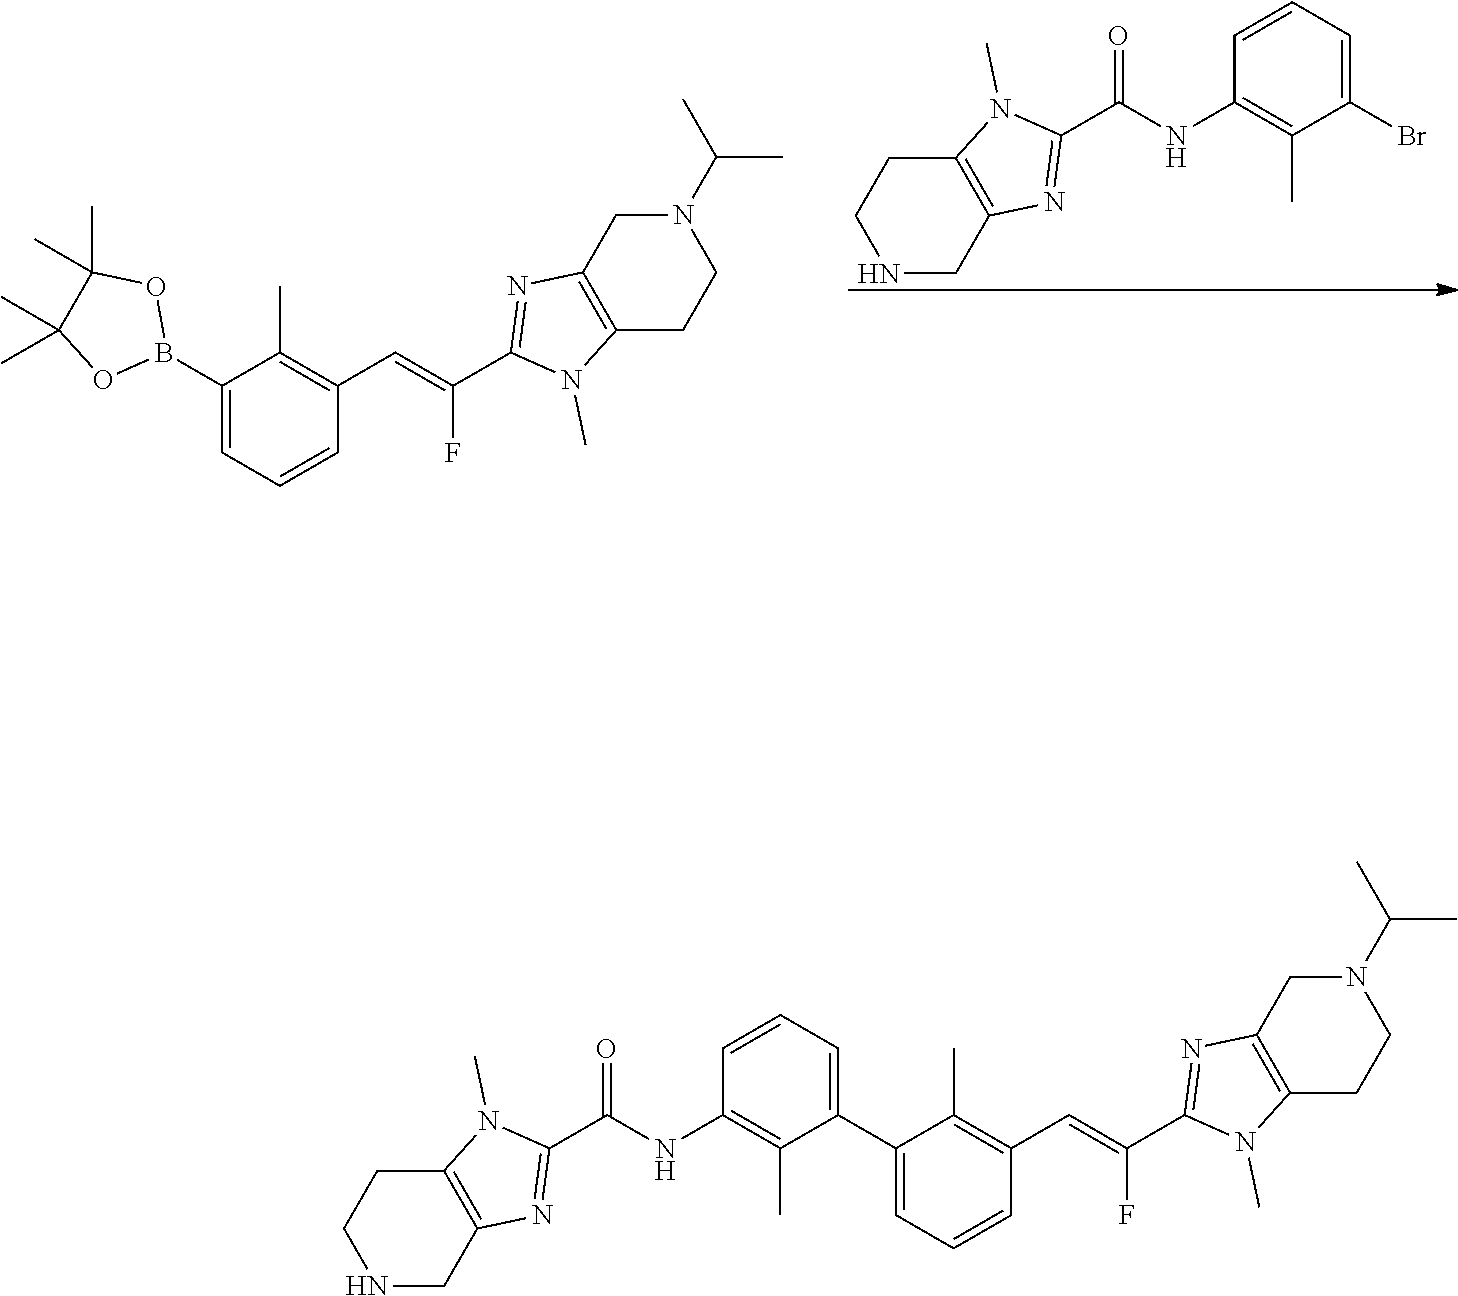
C1(B2OC(C)(C)C(C)(C)O2)=CC=CC(C=C(F)C2=NC3=C(N2C)CCN(C(C)C)C3)=C1C.C1=CC=C(Br)C(C)=C1NC(C1=NC2=C(N1C)CCNC2)=O.C1(C2=CC=CC(NC(C3=NC4=C(N3C)CCNC4)=O)=C2C)=CC=CC(C=C(F)C2=NC3=C(N2C)CCN(C(C)C)C3)=C1C
